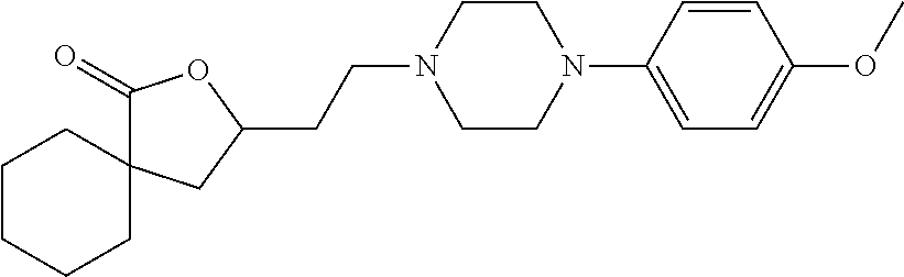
C1(=O)C2(CC(CCN3CCN(C4=CC=C(OC)C=C4)CC3)O1)CCCCC2
